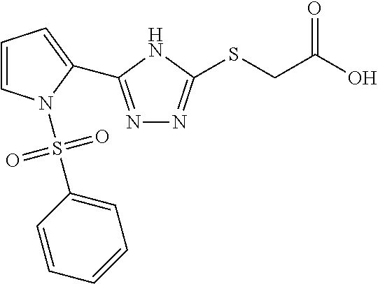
N1=C(C2=CC=CN2S(C2=CC=CC=C2)(=O)=O)NC(SCC(O)=O)=N1
